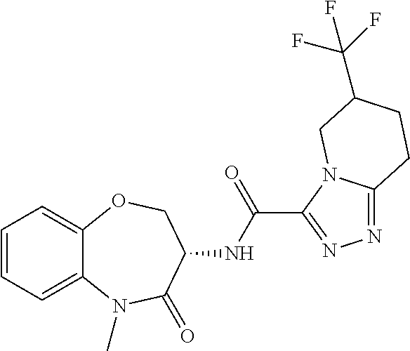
C1=CC=C2C(=C1)OCC(NC(=O)C1=NN=C3N1CC(C(F)(F)F)CC3)C(=O)N2C
